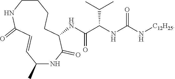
C1=CC(=O)NCCCCC(NC(C(NC(N[C12H25])=O)C(C)C)=O)C(=O)NC1C
